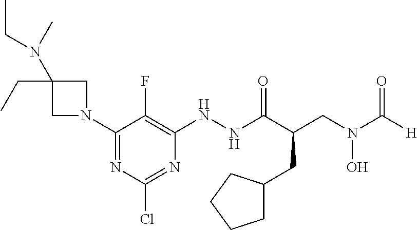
N1(C2=NC(Cl)=NC(NNC(C(CN(C([H])=O)O)CC3CCCC3)=O)=C2F)CC(CC)(N(C)CC)C1
